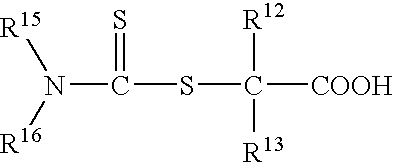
C(SC([COOH])([R12])[R13])(N([R16])[R15])=S
